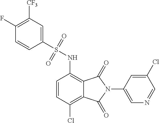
C1=CC(Cl)=C2C(=C1NS(C1=CC([CF3])=C(F)C=C1)(=O)=O)C(=O)N(C1=CN=CC(Cl)=C1)C2=O
